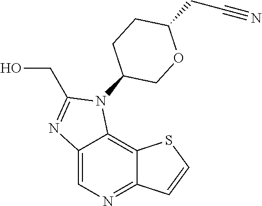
C12=CN=C3C(=C1N(C1CCC(CC#N)OC1)C(CO)=N2)SC=C3
